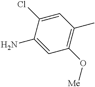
C1(N)=CC(O[Me])=C(C)C=C1Cl
